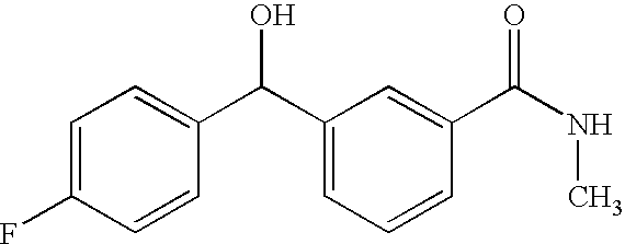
C1=C(F)C=CC(C(C2=CC=CC(C(NC)=O)=C2)O)=C1
